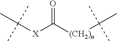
C([X]C([(CH2)n]C(C)(C)C)=O)(C)(C)C
